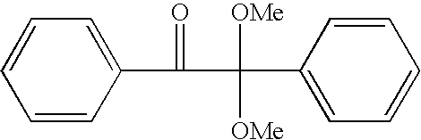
C1=CC=CC(C(=O)C([OMe])([OMe])C2=CC=CC=C2)=C1
